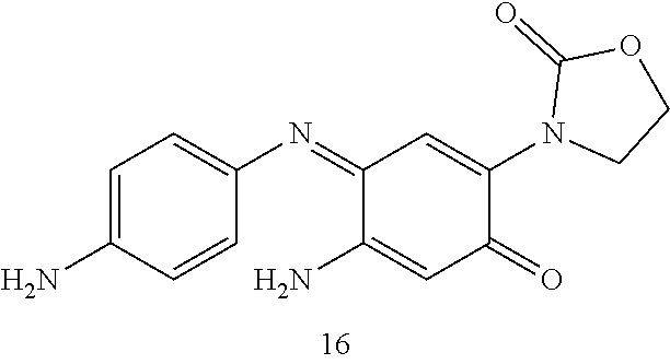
C1=C(N)C=CC(N=C2C(N)=CC(=O)C(N3CCOC3=O)=C2)=C1
